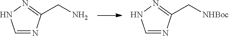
C1=NC(CN)=NN1.C1=NC(C[NHBoc])=NN1
